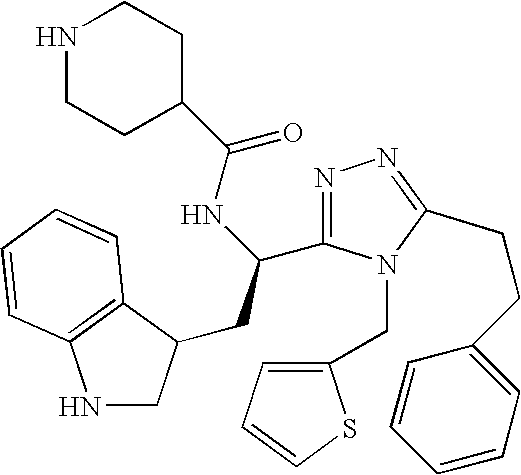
N1CCC(C(NC(CC2CNC3=C2C=CC=C3)C2=NN=C(CCC3=CC=CC=C3)N2CC2=CC=CS2)=O)CC1
